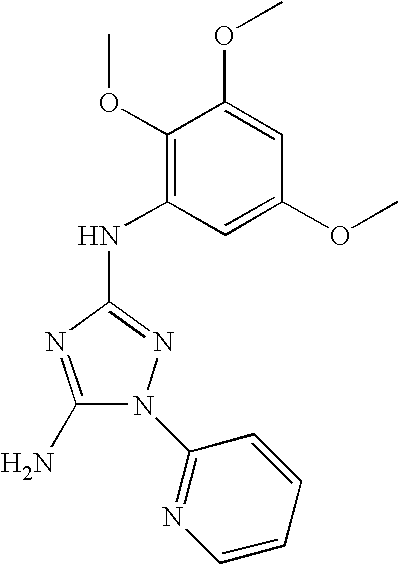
C1(N)=NC(NC2=C(OC)C(OC)=CC(OC)=C2)=NN1C1=NC=CC=C1
